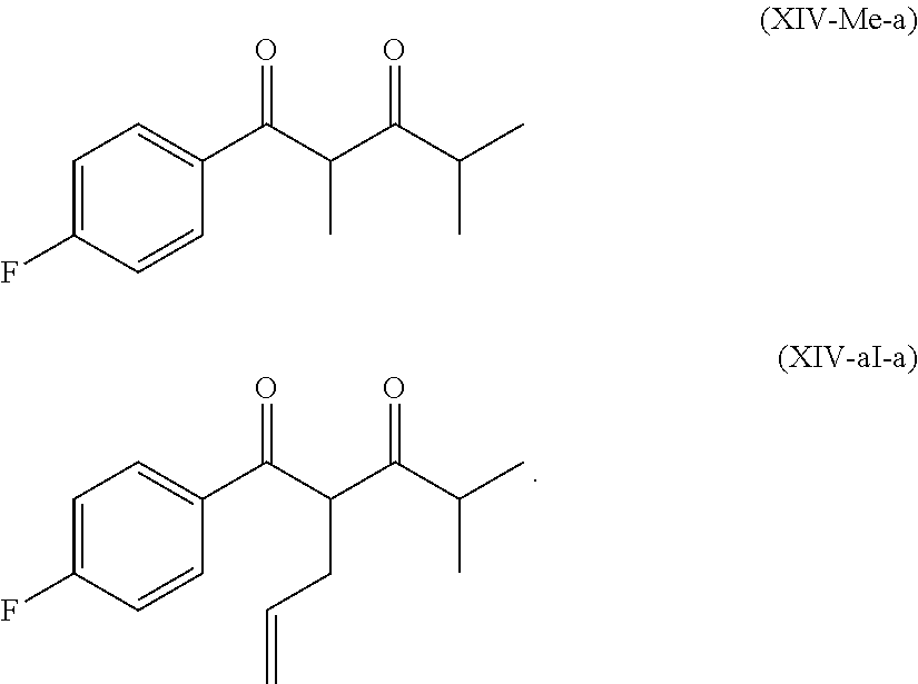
C1=C(F)C=CC(C(C(C(C(C)C)=O)C)=O)=C1.C1=C(F)C=CC(C(C(C(C(C)C)=O)CC=C)=O)=C1
